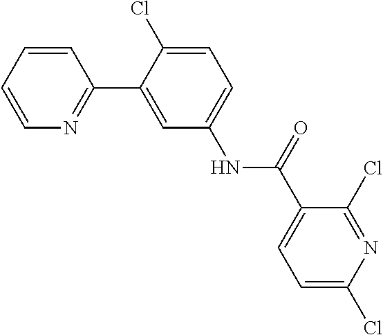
C1=CC=CN=C1C1=CC(NC(C2=CC=C(Cl)N=C2Cl)=O)=CC=C1Cl
